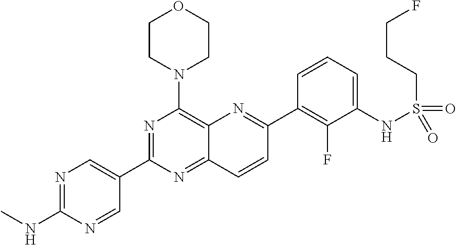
C12=NC(C3=CN=C(NC)N=C3)=NC(N3CCOCC3)=C1N=C(C1=C(F)C(NS(CCCF)(=O)=O)=CC=C1)C=C2
